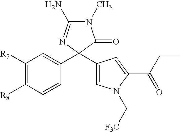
N1(C)C(N)=NC(C2=CC([R7])=C([R8])C=C2)(C2=CN(C[F3C])C(C(CC)=O)=C2)C1=O
